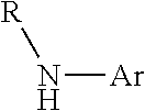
N([Ar])[R]
